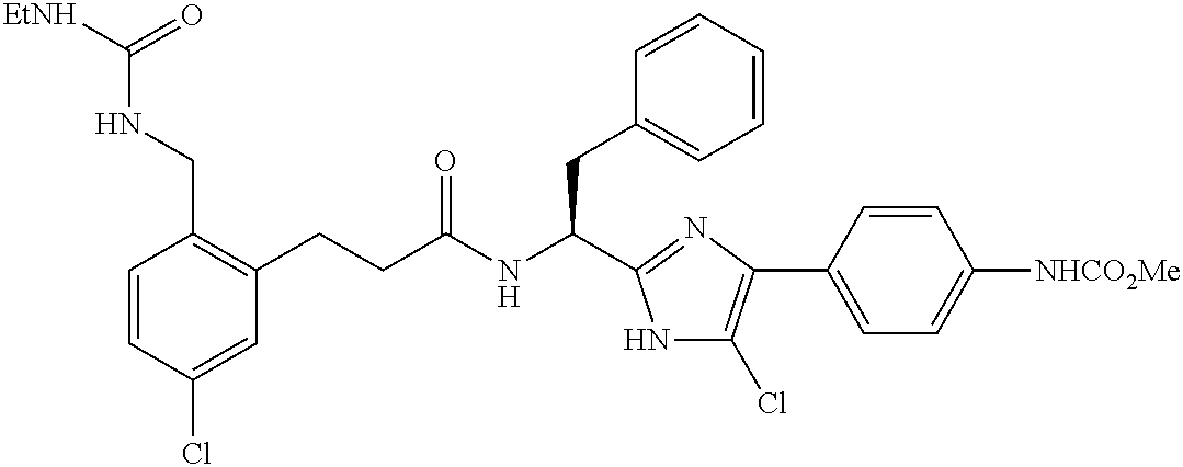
C1=CC(Cl)=CC(CCC(NC(CC2=CC=CC=C2)C2=NC(C3=CC=C([NHCO2Me])C=C3)=C(Cl)N2)=O)=C1CNC([EtNH])=O
